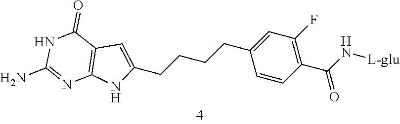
C1=C(CCCCC2=CC(F)=C(C(N[L-glu])=O)C=C2)NC2=C1C(=O)NC(N)=N2
